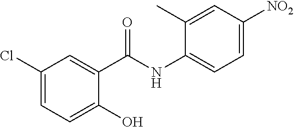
C1(Cl)=CC=C(O)C(C(NC2=CC=C([NO2])C=C2C)=O)=C1
